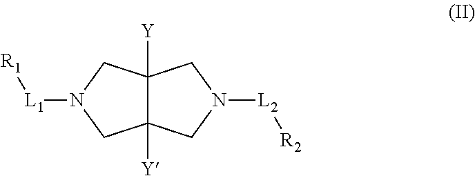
C12([Y])C([Y])(CN([L2][R2])C1)CN([L1][R1])C2
